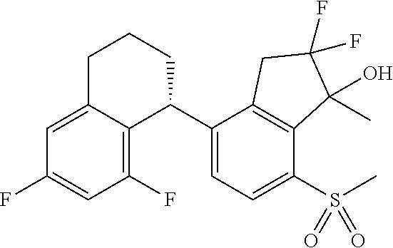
C1=C2C(=C(F)C=C1F)C(C1=CC=C(S(C)(=O)=O)C3=C1CC(F)(F)C3(O)C)CCC2
